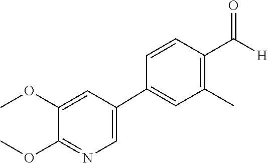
N1=C(OC)C(OC)=CC(C2=CC(C)=C(C([H])=O)C=C2)=C1
